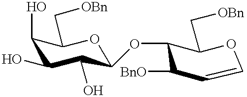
OC1C(O)C(O)C(OC2C(C[OBn])OC=CC2[BnO])OC1C[OBn]
